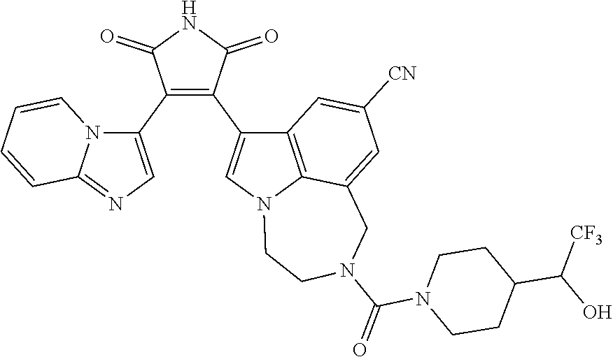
C1(C2=CN=C3N2C=CC=C3)=C(C2=CN3C4=C2C=C([CN])C=C4CN(C(=O)N2CCC(C([CF3])O)CC2)CC3)C(=O)NC1=O
